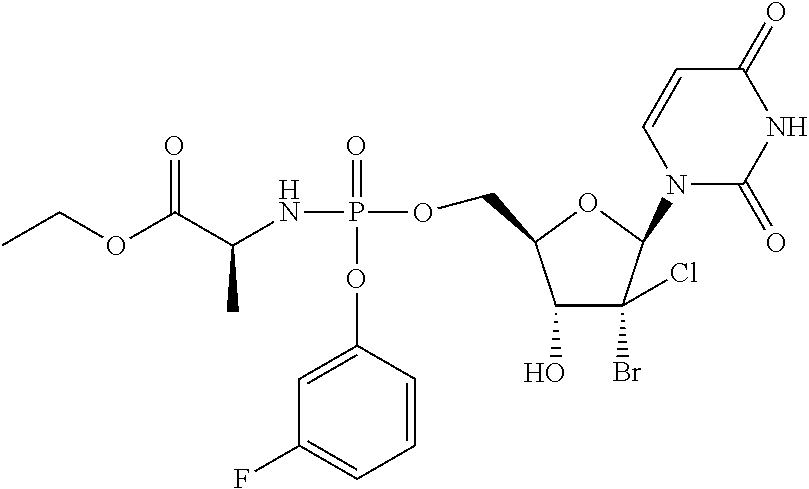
CCOC(C(NP(=O)(OC1=CC(F)=CC=C1)OCC1C(O)C(Br)(Cl)C(N2C(=O)NC(=O)C=C2)O1)C)=O
